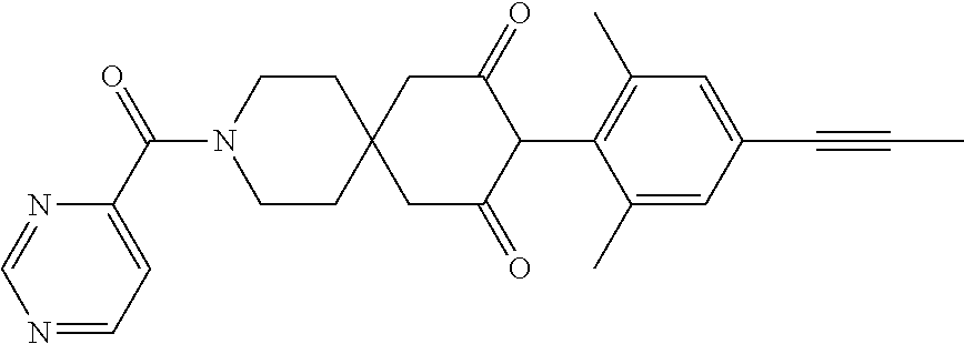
C1CN(C(=O)C2=CC=NC=N2)CCC12CC(=O)C(C1=C(C)C=C(C#CC)C=C1C)C(=O)C2
